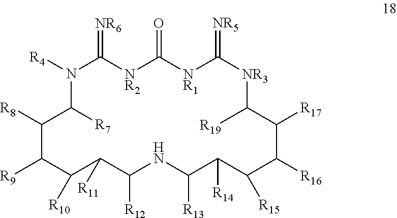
N1([R4])C(=[NR6])[NR2]C(=O)[NR1]C(=[NR5])[NR3]C([R19])C([R17])C([R16])C([R15])C([R14])C([R13])NC([R12])C([R11])C([R10])C([R9])C([R8])C1[R7]
